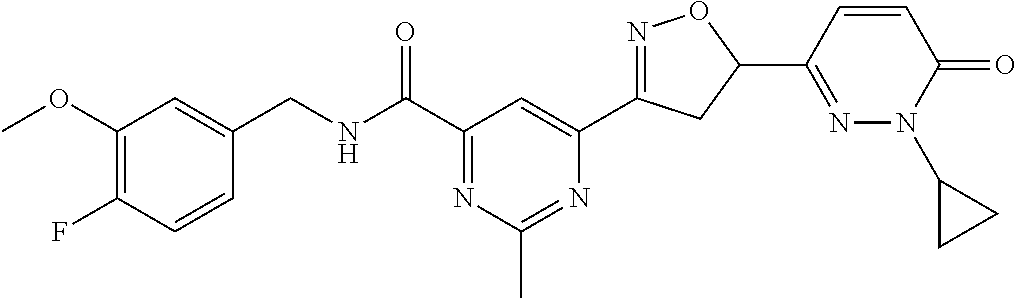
C1(CNC(C2=NC(C)=NC(C3=NOC(C4=NN(C5CC5)C(=O)C=C4)C3)=C2)=O)=CC(OC)=C(F)C=C1
